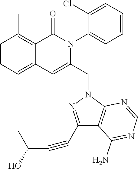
C1=CC=C2C(=C1C)C(=O)N(C1=CC=CC=C1Cl)C(CN1C3=C(C(N)=NC=N3)C(C#CC(O)C)=N1)=C2
